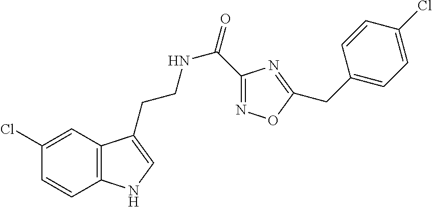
C12=C(C=C(Cl)C=C1)C(CCNC(=O)C1=NOC(CC3=CC=C(Cl)C=C3)=N1)=CN2
